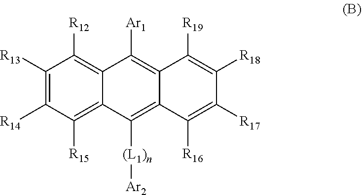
C1([R13])=C([R14])C([R15])=C2C(=C1[R12])C([Ar1])=C1C(=C2[(L1)n][Ar2])C([R16])=C([R17])C([R18])=C1[R19]
